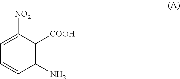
C1=C([NO2])C([COOH])=C(N)C=C1
